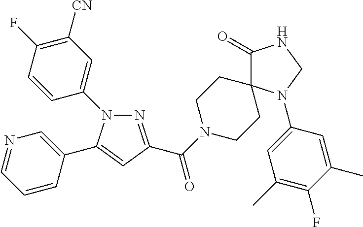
N1(C2=CC([CN])=C(F)C=C2)N=C(C(N2CCC3(CC2)C(=O)NCN3C2=CC(C)=C(F)C(C)=C2)=O)C=C1C1=CN=CC=C1
